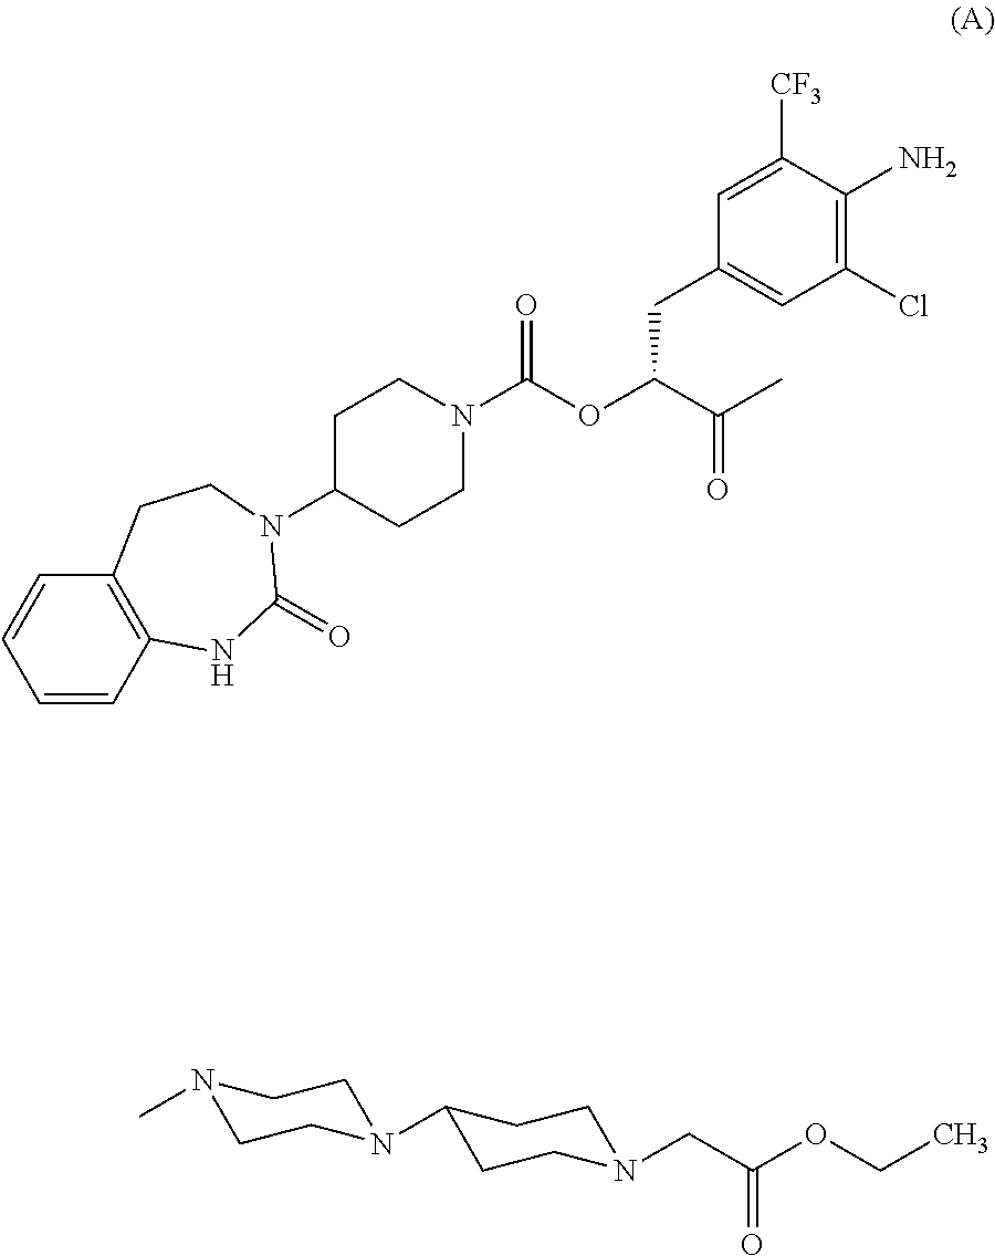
C1=CC2=C(C=C1)CCN(C1CCN(C(=O)OC(CC3=CC(Cl)=C(N)C([CF3])=C3)C(=O)C)CC1)C(=O)N2.N1(C)CCN(C2CCN(CC(=O)OCC)CC2)CC1
